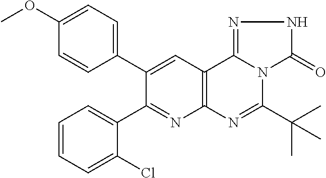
C1=CC=C(Cl)C(C2=NC3=C(C=C2C2=CC=C(OC)C=C2)C2=NNC(=O)N2C(C(C)(C)C)=N3)=C1
